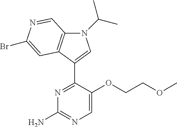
N1(C(C)C)C2=C(C(C3=NC(N)=NC=C3OCCOC)=C1)C=C(Br)N=C2
